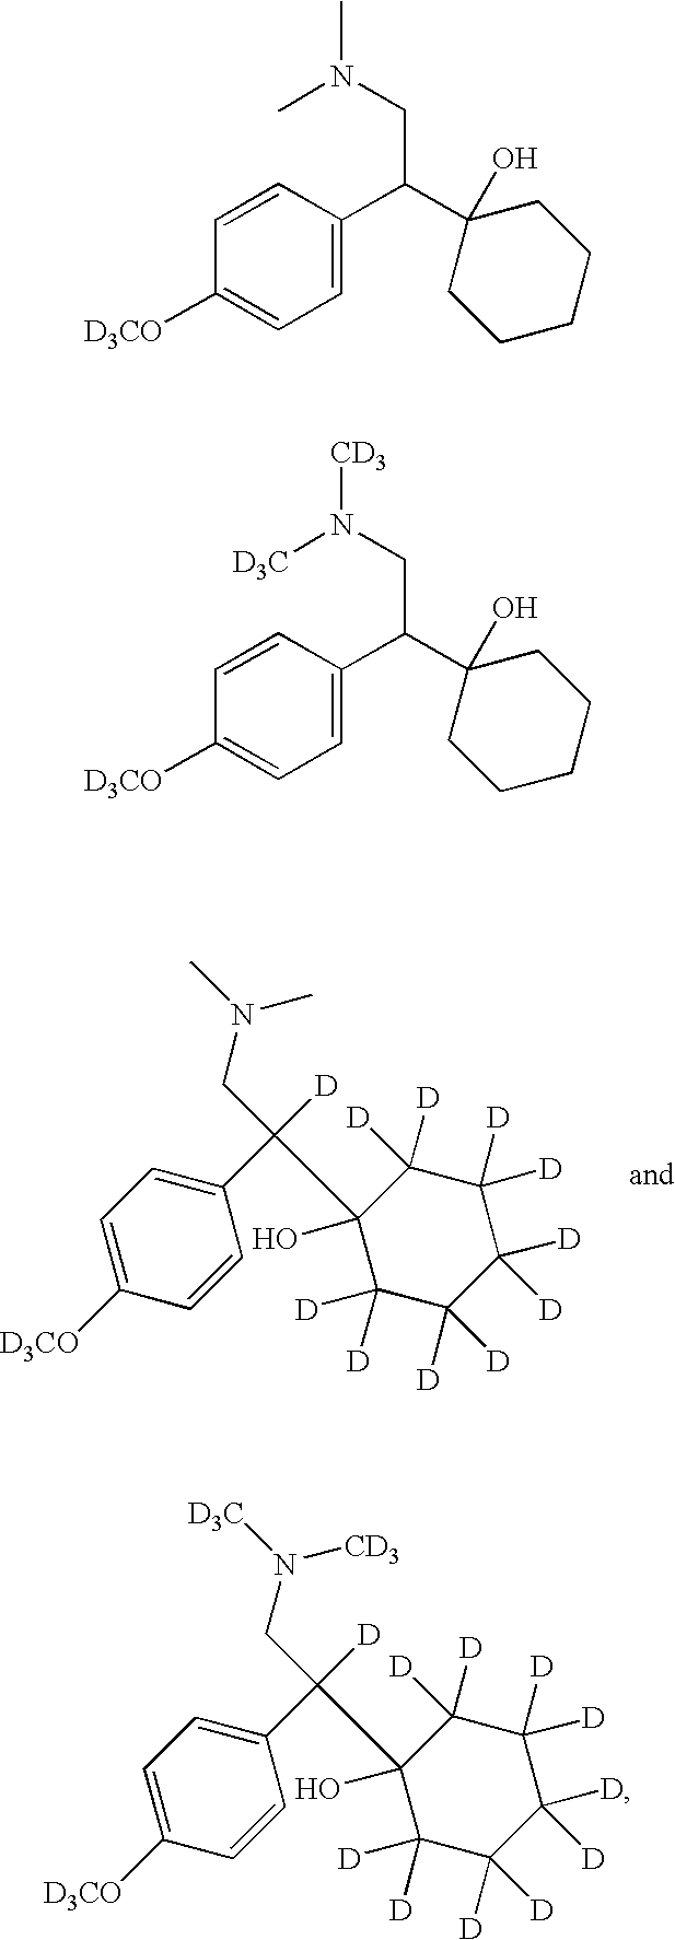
C1=CC([D3CO])=CC=C1C(C1(O)C([D])([D])C([D])([D])C([D])([D])C([D])([D])C1([D])[D])([D])CN(C)C.C1(C(C2(O)CCCCC2)CN(C)C)=CC=C([D3CO])C=C1.C1(C(C2(O)CCCCC2)CN([D3C])[CD3])=CC=C([D3CO])C=C1.C1=CC([D3CO])=CC=C1C(C1(O)C([D])([D])C([D])([D])C([D])([D])C([D])([D])C1([D])[D])([D])CN([D3C])[CD3]
